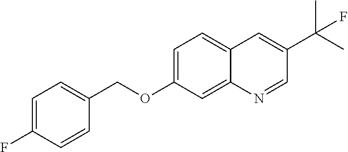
FC1=CC=C(COC2=CC=C3C(=C2)N=CC(C(C)(C)F)=C3)C=C1
